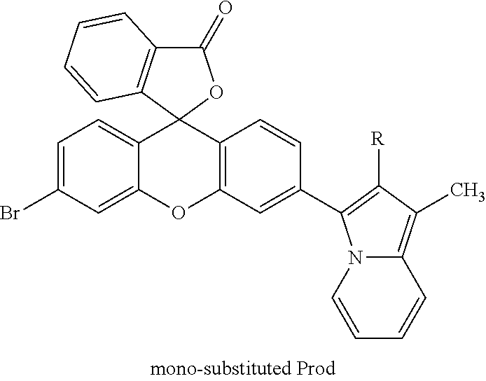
C12=CC=C(Br)C=C1OC1=C(C23OC(=O)C2=C3C=CC=C2)C=CC(C2=C([R])C(C)=C3N2C=CC=C3)=C1
